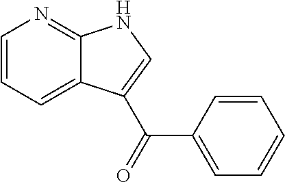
C1=CC=C2C(=N1)NC=C2C(=O)C1=CC=CC=C1
